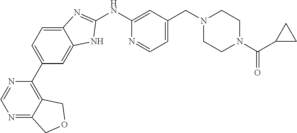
C1=C2C(=CC(C3=C4C(=NC=N3)COC4)=C1)NC(NC1=CC(CN3CCN(C(C4CC4)=O)CC3)=CC=N1)=N2
